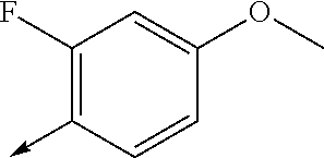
C1(F)=C(->C)C=CC(OC)=C1
